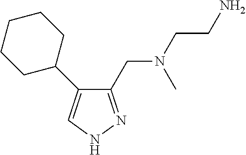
C1(CN(CCN)C)=NNC=C1C1CCCCC1
